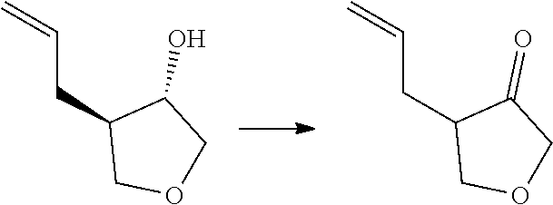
C=CCC1COCC1O.C=CCC1COCC1=O
